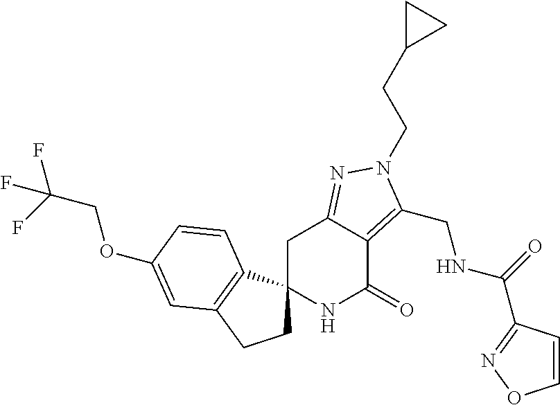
C(C(F)(F)F)OC1=CC2=C(C3(CC2)NC(=O)C2=C(CNC(=O)C4=NOC=C4)N(CCC4CC4)N=C2C3)C=C1
